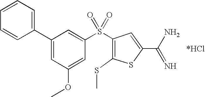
C1(C2=CC=CC=C2)=CC(OC)=CC(S(C2=C(SC)SC(C(N)=N)=C2)(=O)=O)=C1.[*HCl]
